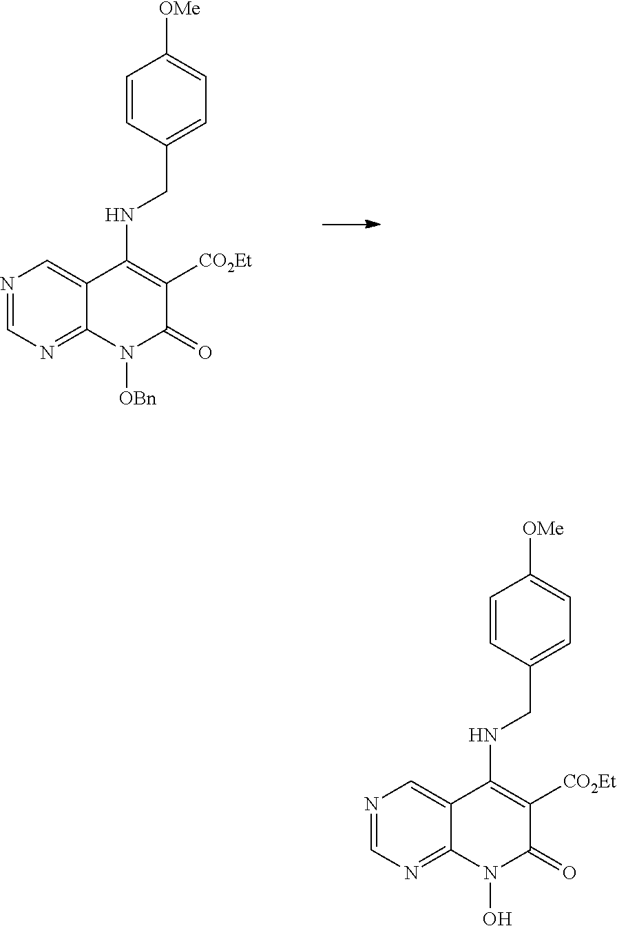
N1=CN=C2C(=C1)C(NCC1=CC=C([OMe])C=C1)=C([CO2Et])C(=O)N2[OBn].N1=CN=C2C(=C1)C(NCC1=CC=C([OMe])C=C1)=C([CO2Et])C(=O)N2O
